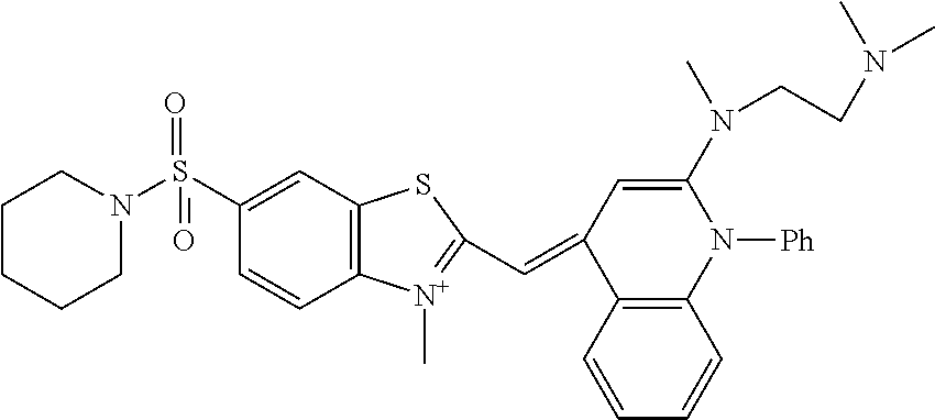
C12=C(C=CC=C1)C(=CC1=[N+](C)C3=C(C=C(S(N4CCCCC4)(=O)=O)C=C3)S1)C=C(N(CCN(C)C)C)N2[Ph]
